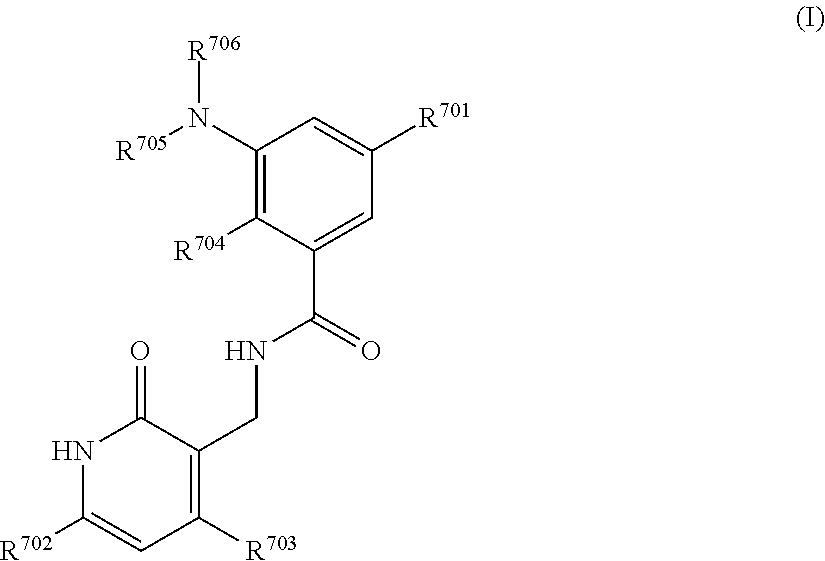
[R706]N(C1=C([R704])C(C(NCC2=C([R703])C=C([R702])NC2=O)=O)=CC([R701])=C1)[R705]
